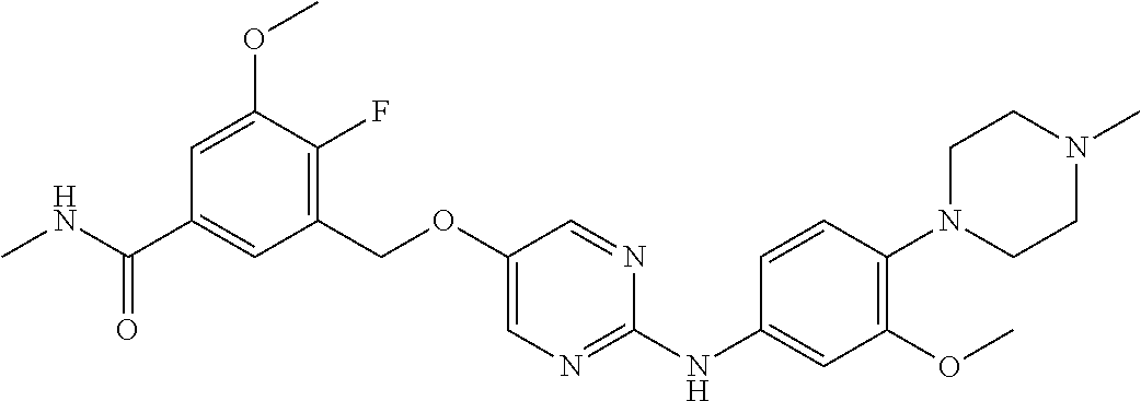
C1(COC2=CN=C(NC3=CC(OC)=C(N4CCN(C)CC4)C=C3)N=C2)=C(F)C(OC)=CC(C(NC)=O)=C1
